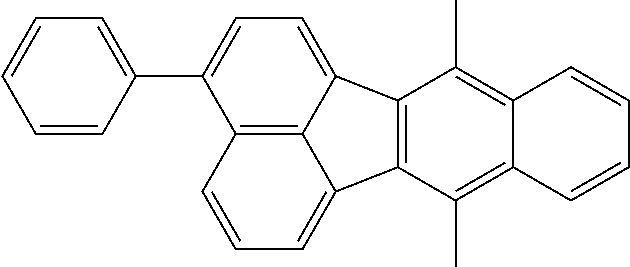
C12=C(C(C)=C3C(=C1C)C=CC=C3)C1=CC=CC3=C1C2=CC=C3C1=CC=CC=C1
